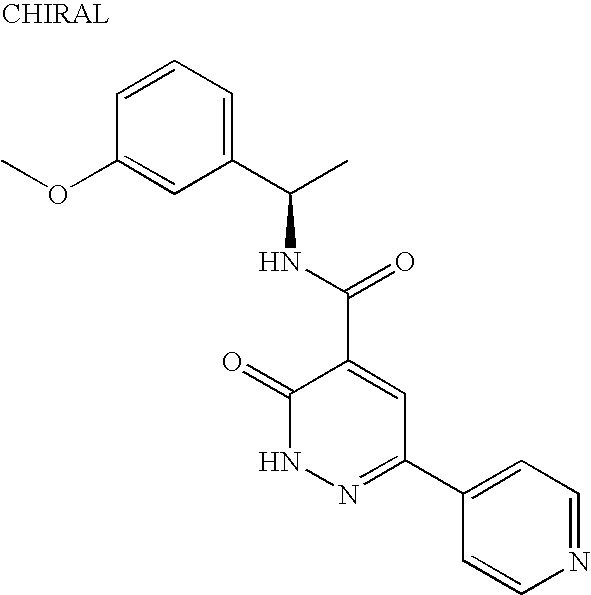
C1(=O)NN=C(C2=CC=NC=C2)C=C1C(NC(C1=CC=CC(OC)=C1)C)=O
